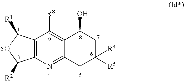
C12=C(N=C3C(=C1[R8])C(O)CC([R5])([R4])C3)C([R2])OC2[R1]
